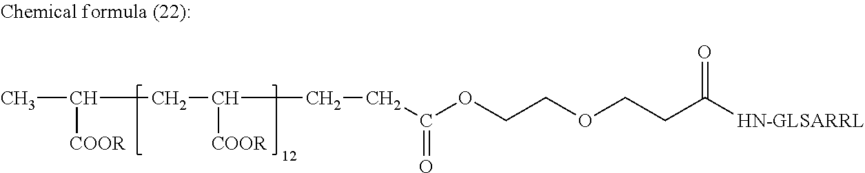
C(CC(CCC(OCCOCCC([HN-GLSARRL])=O)=O)[COOR])(C)[COOR]
